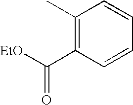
C1(C)=C(C([EtO])=O)C=CC=C1
